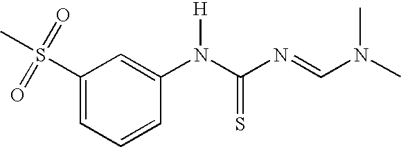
C1(S(C)(=O)=O)=CC=CC(N(C(N=CN(C)C)=S)[H])=C1
